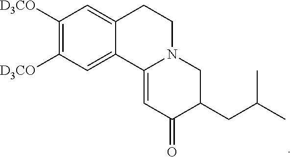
C1([D3CO])=C([D3CO])C=C2C(=C1)CCN1C2=CC(=O)C(CC(C)C)C1
